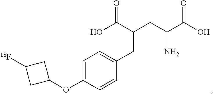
C1=C(OC2CC([18F])C2)C=CC(CC(C(=O)O)CC(N)C(=O)O)=C1
